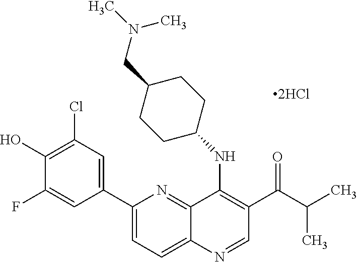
C12=NC(C3=CC(Cl)=C(O)C(F)=C3)=CC=C1N=CC(C(C(C)C)=O)=C2NC1CCC(CN(C)C)CC1
